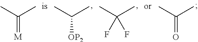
CC(C)=[M].CC(C)[OP2].CC(C)(F)F.CC(C)=O
